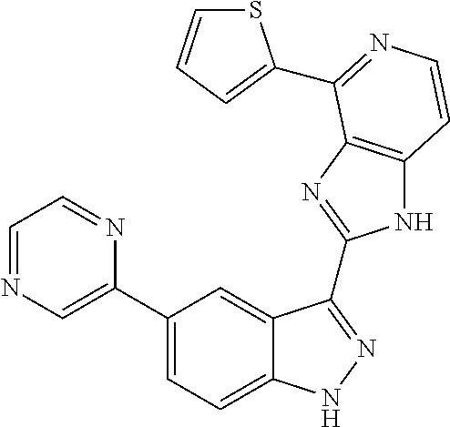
C1(C2=CN=CC=N2)=CC=C2C(=C1)C(C1=NC3=C(N1)C=CN=C3C1=CC=CS1)=NN2
